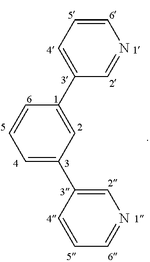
C1=C(C2=CN=CC=C2)C=C(C2=CC=CN=C2)C=C1
